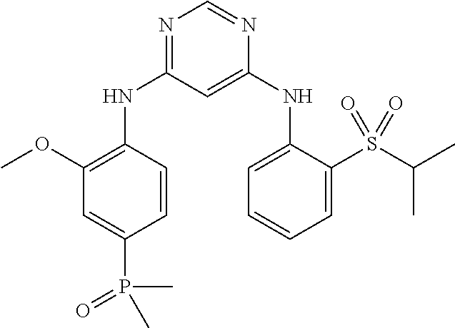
N1=C(NC2=C(OC)C=C(P(=O)(C)C)C=C2)C=C(NC2=CC=CC=C2S(C(C)C)(=O)=O)N=C1
